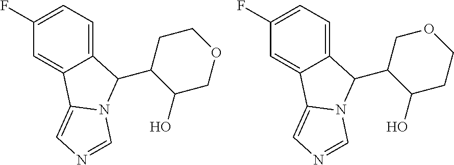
C1(F)=CC=C2C(=C1)C1=CN=CN1C2C1C(O)COCC1.C1(F)=CC=C2C(=C1)C1=CN=CN1C2C1C(O)CCOC1
